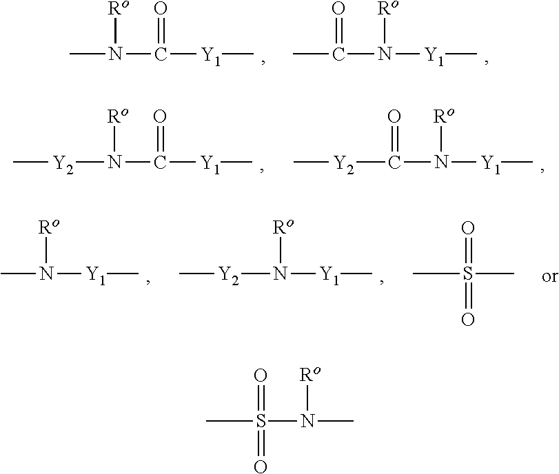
CN(C([Y1]C)=O)[Ro].CC(N([Y1]C)[Ro])=O.[Y2](N(C([Y1]C)=O)[Ro])C.[Y2](C(N([Y1]C)[Ro])=O)C.CN([Y1]C)[Ro].[Y2](N([Y1]C)[Ro])C.S(C)(C)(=O)=O.S(N(C)[Ro])(C)(=O)=O
